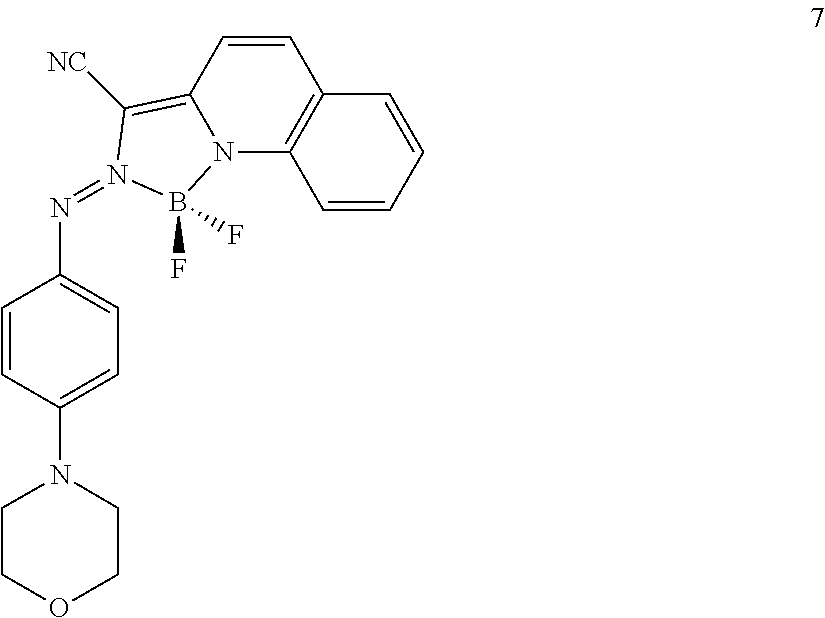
C1=CC(N2CCOCC2)=CC=C1N=N1B(F)(F)N2C(=C1[NC])C=CC1=C2C=CC=C1
